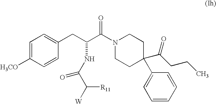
C1=C([H3CO])C=CC(CC(C(N2CCC(C3=CC=CC=C3)(C(CCC)=O)CC2)=O)NC(C([W])[R11])=O)=C1
